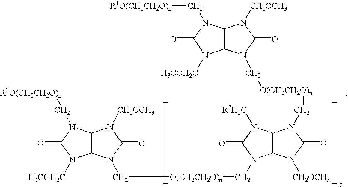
C12C(N(C[O(CH2CH2O)n]CN3C4C(N(C[O(CH2CH2O)n]CN5C6C(N([CH2OCH3])C5=O)N(C[R1O(CH2CH2O)n])C(=O)N6[H3COH2C])C(=O)N4[CH2OCH3])N([R2H2C])C3=O)C(=O)N1[CH2OCH3])N([H3COH2C])C(=O)N2C[R1O(CH2CH2O)n]
